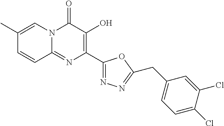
N12C(=NC(C3=NN=C(CC4=CC=C(Cl)C(Cl)=C4)O3)=C(O)C1=O)C=CC(C)=C2
